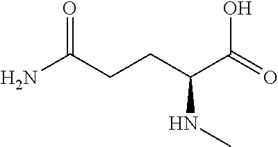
NC(CCC(C(=O)O)NC)=O
